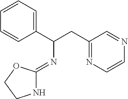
C1=CC(C(CC2=NC=CN=C2)N=C2NCCO2)=CC=C1
